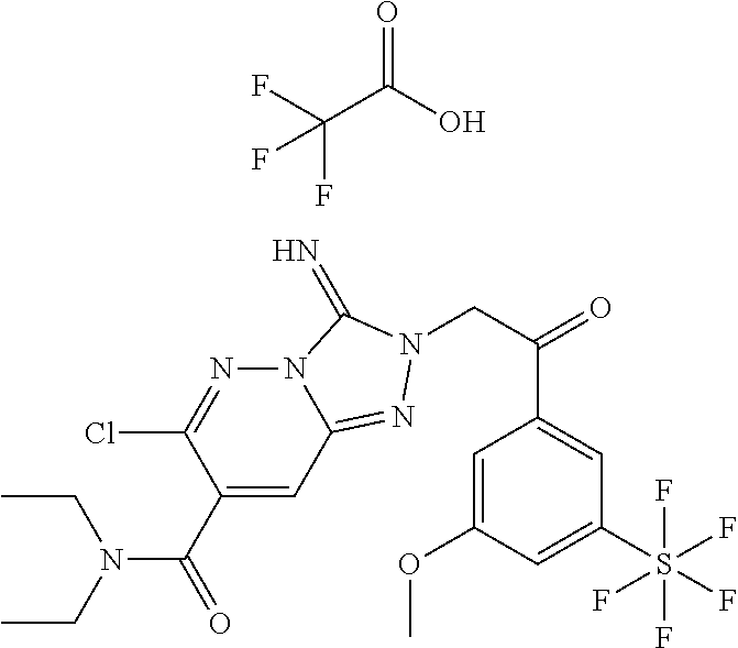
CCN(CC)C(C1=CC2=NN(CC(=O)C3=CC(S(F)(F)(F)(F)F)=CC(OC)=C3)C(=N)N2N=C1Cl)=O.C(C(O)=O)(F)(F)F
